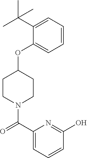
N1(C(C2=CC=CC(O)=N2)=O)CCC(OC2=CC=CC=C2C(C)(C)C)CC1
